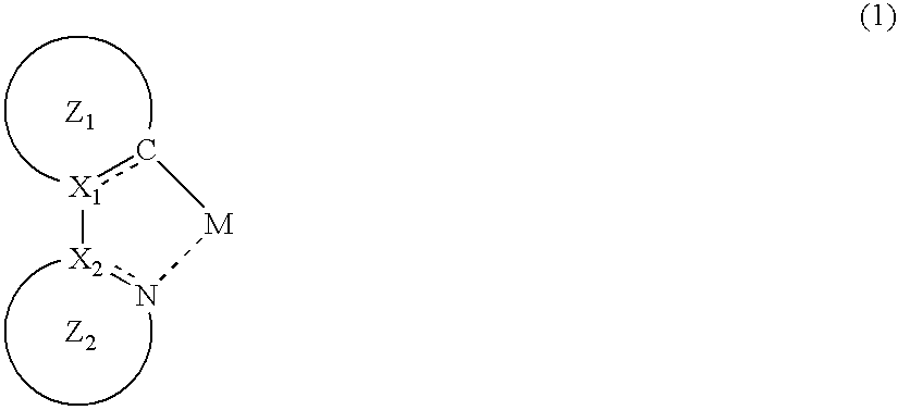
[X1]1c[M]n[X2]1
